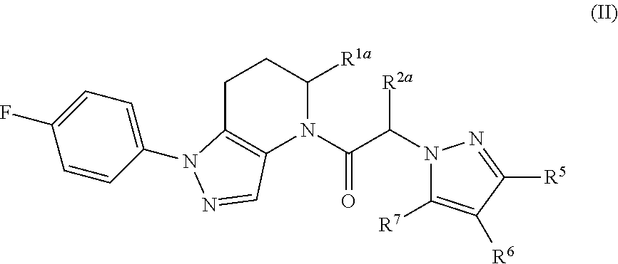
C1=CC(N2C3=C(N(C(C(N4C([R7])=C([R6])C([R5])=N4)[R2a])=O)C([R1a])CC3)C=N2)=CC=C1F
